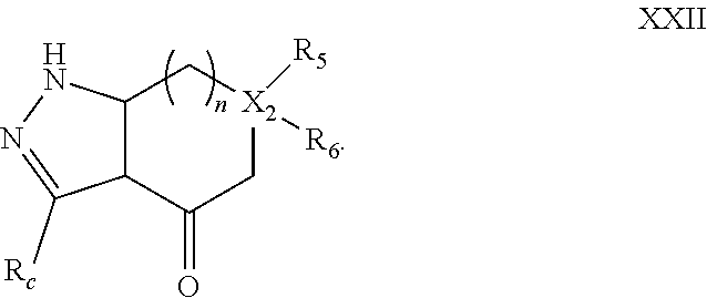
C12C(C(=O)C[X2]([R5])([R6])C1)C([Rc])=NN2
